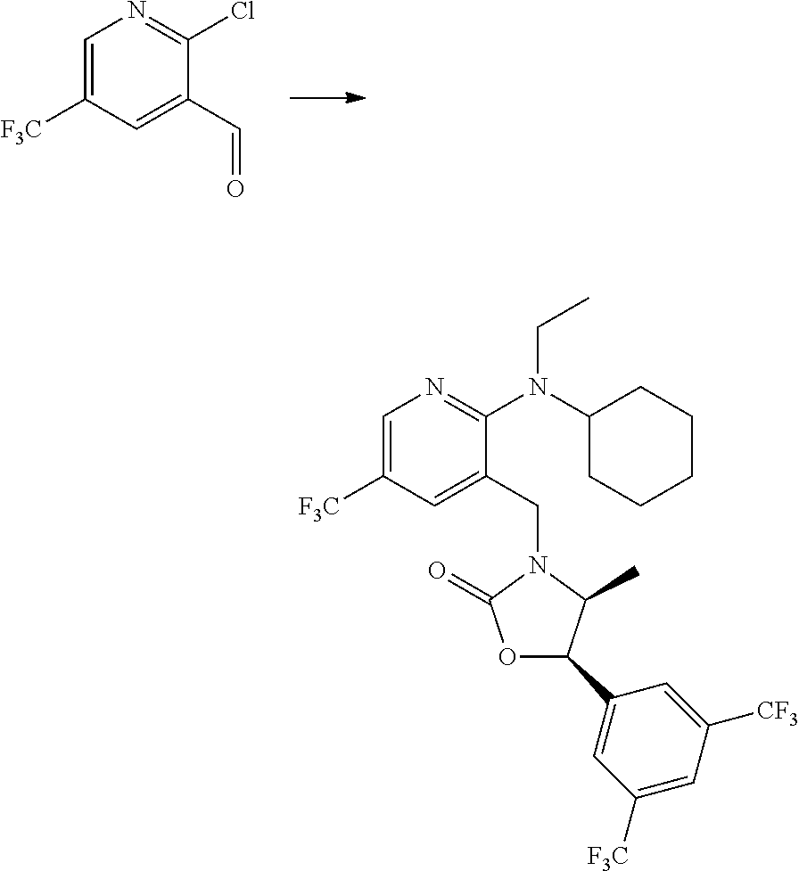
C1=C([F3C])C=C(C=O)C(Cl)=N1.C1=C([F3C])C=C(CN2C(=O)OC(C3=CC([F3C])=CC([CF3])=C3)C2C)C(N(C2CCCCC2)CC)=N1
